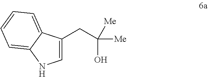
C1=C(CC(O)([Me])[Me])C2=CC=CC=C2N1
